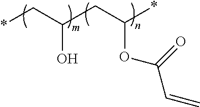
*CC(CC(*)OC(C=C)=O)O
